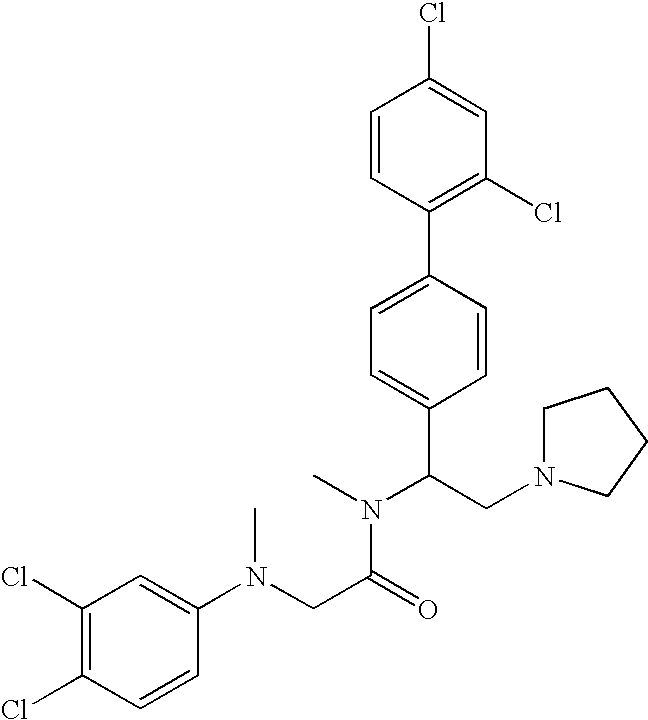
C1=CC(C2=CC=C(C(CN3CCCC3)N(C)C(CN(C3=CC(Cl)=C(Cl)C=C3)C)=O)C=C2)=C(Cl)C=C1Cl
